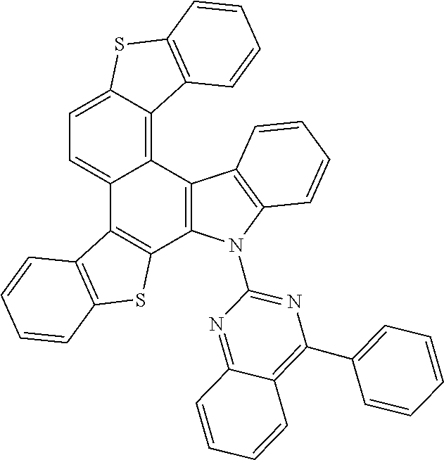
C12=C(N(C3=NC(C4=CC=CC=C4)=C4C(=N3)C=CC=C4)C3=C1C=CC=C3)C1=C(C3=CC=C4SC5=C(C4=C23)C=CC=C5)C2=C(S1)C=CC=C2
